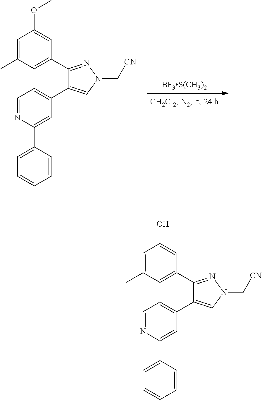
C1=C(C)C=C(C2=NN(C[CN])C=C2C2=CC=NC(C3=CC=CC=C3)=C2)C=C1O.C1=C(C)C=C(C2=NN(C[CN])C=C2C2=CC=NC(C3=CC=CC=C3)=C2)C=C1OC.[BF3S(CH3)2]
